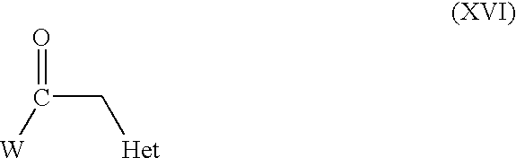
[Het]CC([W])=O
